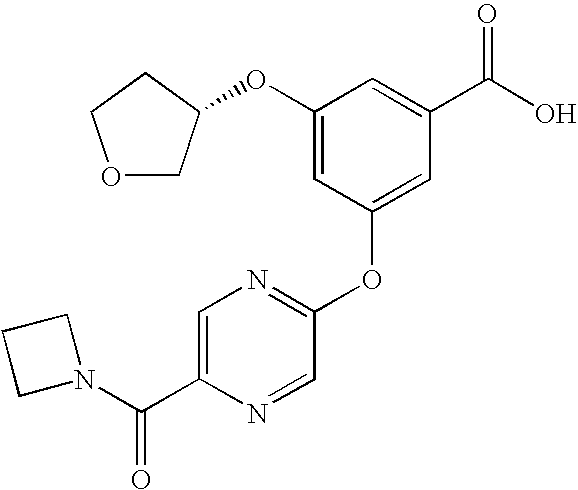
C1(OC2COCC2)=CC(OC2=NC=C(C(N3CCC3)=O)N=C2)=CC(C(O)=O)=C1
